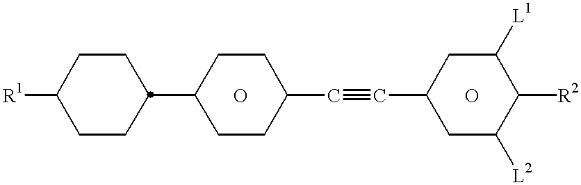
[R1]C1CCC(C2CCC(C#CC3CC([L2])C([R2])C([L1])C3)CC2)CC1.O.O
